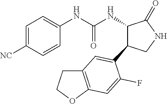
C1=C([NC])C=CC(NC(NC2C(=O)NCC2C2=CC3=C(OCC3)C=C2F)=O)=C1
